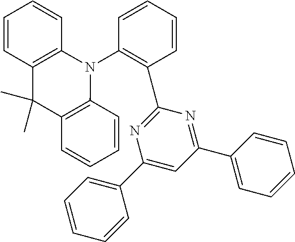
C1=CC=CC(N2C3=C(C(C)(C)C4=C2C=CC=C4)C=CC=C3)=C1C1=NC(C2=CC=CC=C2)=CC(C2=CC=CC=C2)=N1
